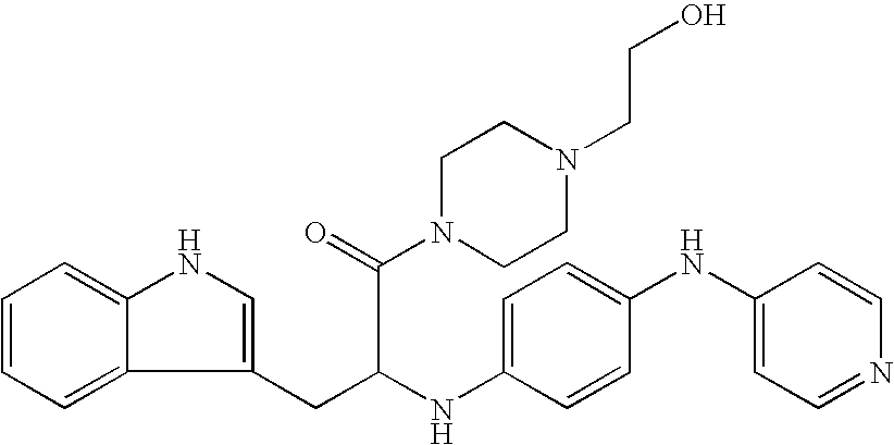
C1=CC=C2C(=C1)NC=C2CC(C(=O)N1CCN(CCO)CC1)NC1=CC=C(NC2=CC=NC=C2)C=C1
